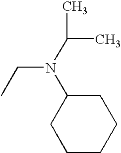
C1CCCC(N(CC)C(C)C)C1
